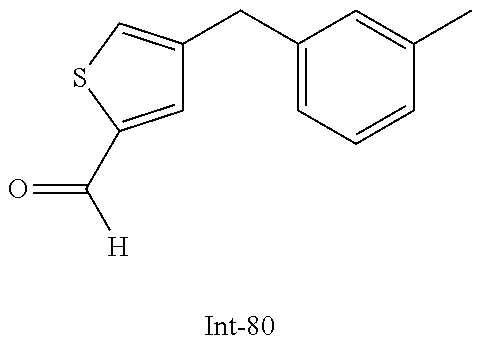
C1=C(C([H])=O)SC=C1CC1=CC=CC(C)=C1
